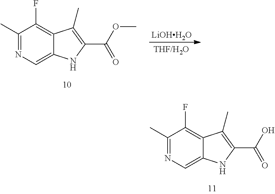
C1(C)=NC=C2C(=C1F)C(C)=C(C(O)=O)N2.C1(C)=NC=C2C(=C1F)C(C)=C(C(OC)=O)N2.[LiOHH2O]
